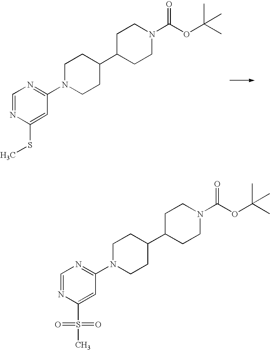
C1=NC(SC)=CC(N2CCC(C3CCN(C(=O)OC(C)(C)C)CC3)CC2)=N1.C1=NC(S(=O)(=O)C)=CC(N2CCC(C3CCN(C(=O)OC(C)(C)C)CC3)CC2)=N1
